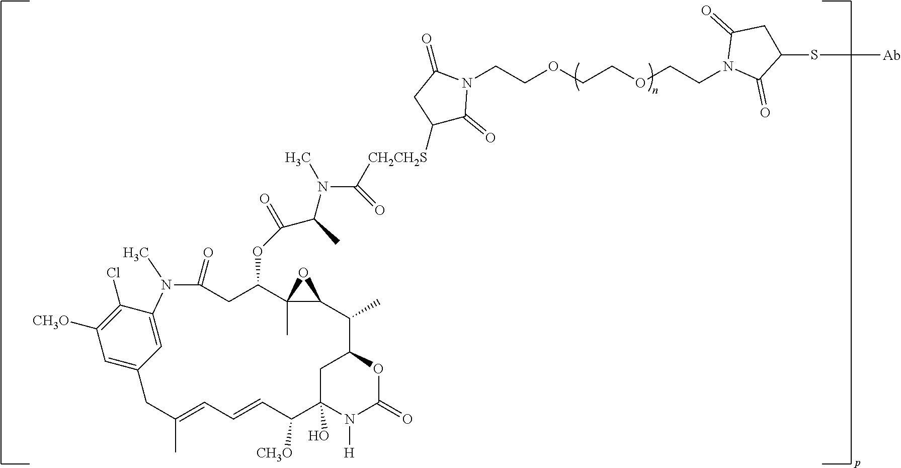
C1C2(O)N([H])C(=O)OC1C(C)C1OC1(C)C(OC(=O)C(N(C([CH2CH2S]C1C(=O)N(CCOCCOCCN3C(=O)C(S[Ab])CC3=O)C(=O)C1)=O)C)C)CC(=O)N(C)C1=CC(=CC([CH3O])=C1Cl)CC(C)=CC=CC2[CH3O]
